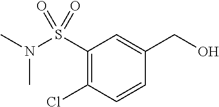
C1(S(N(C)C)(=O)=O)=C(Cl)C=CC(CO)=C1
